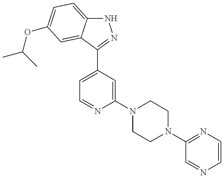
N1C2=CC=C(OC(C)C)C=C2C(C2=CC=NC(N3CCN(C4=NC=CN=C4)CC3)=C2)=N1
